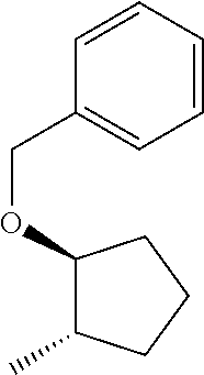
C1(COC2C(C)CCC2)=CC=CC=C1
